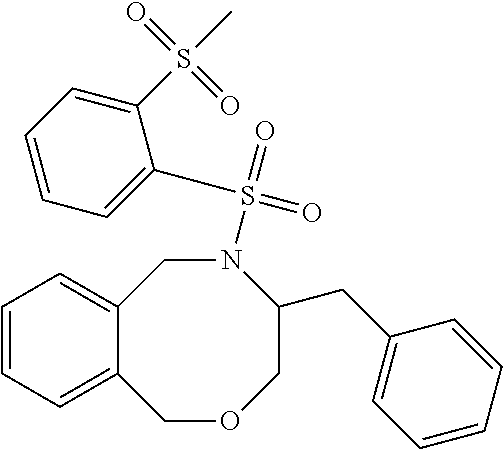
C12=CC=CC=C1COCC(CC1=CC=CC=C1)N(S(=O)(=O)C1=CC=CC=C1S(=O)(=O)C)C2
